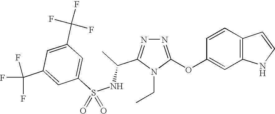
N1=C(OC2=CC3=C(C=C2)C=CN3)N(CC)C(C(NS(C2=CC(C(F)(F)F)=CC(C(F)(F)F)=C2)(=O)=O)C)=N1
